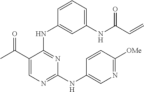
N(C1=NC=C(C(C)=O)C(NC2=CC([NH]C(C=C)=O)=CC=C2)=N1)C1=CN=C([OMe])C=C1
